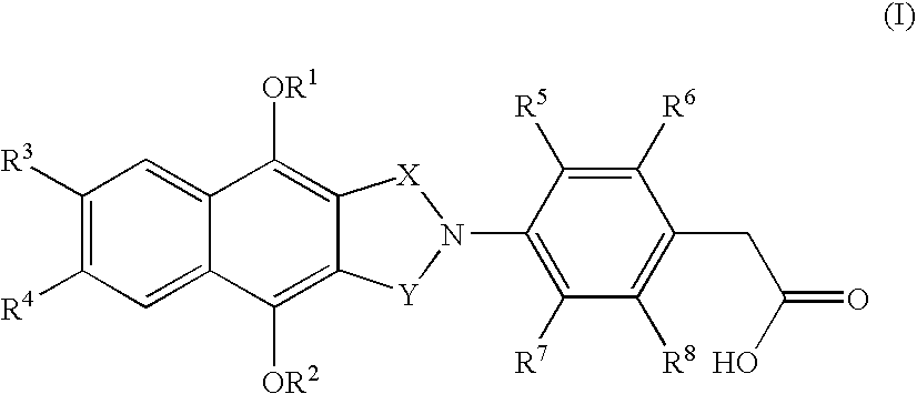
C1([R3])=C([R4])C=C2C(=C1)C([OR1])=C1C(=C2[OR2])[Y]N(C2=C([R7])C([R8])=C(CC(=O)O)C([R6])=C2[R5])[X]1
